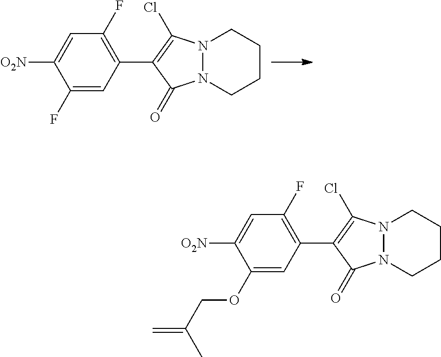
C1(F)=CC(C2=C(Cl)N3N(C2=O)CCCC3)=C(F)C=C1[O2N].C1(OCC(=C)C)=CC(C2=C(Cl)N3N(C2=O)CCCC3)=C(F)C=C1[O2N]
